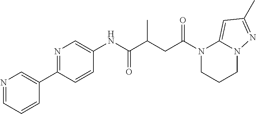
N1=CC=CC(C2=NC=C(NC(C(CC(N3CCCN4C3=CC(C)=N4)=O)C)=O)C=C2)=C1
